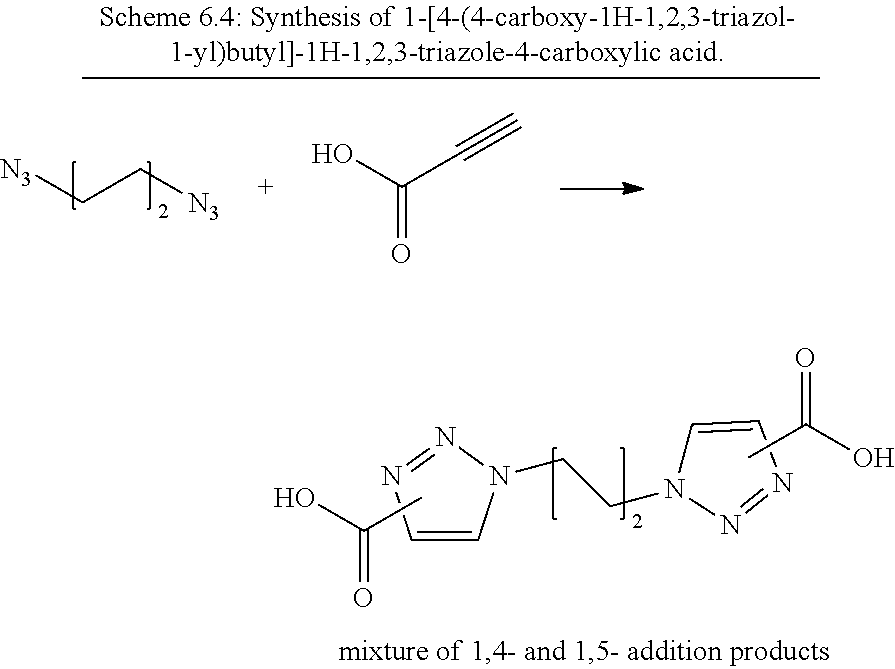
C([N3])C[N3].OC(C#C)=O.C1=CN(CCN2C=CN=N2)N=N1.CC(O)=O.CC(O)=O
